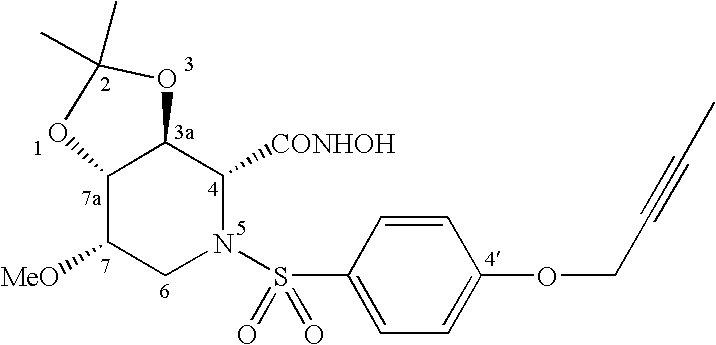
C12C([MeO])CN(S(C3=CC=C(OCC#CC)C=C3)(=O)=O)C([CONHOH])C1OC(C)(C)O2
